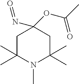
C1C(C)(C)N(C)C(C)(C)CC1(OC(C)=O)N=O
